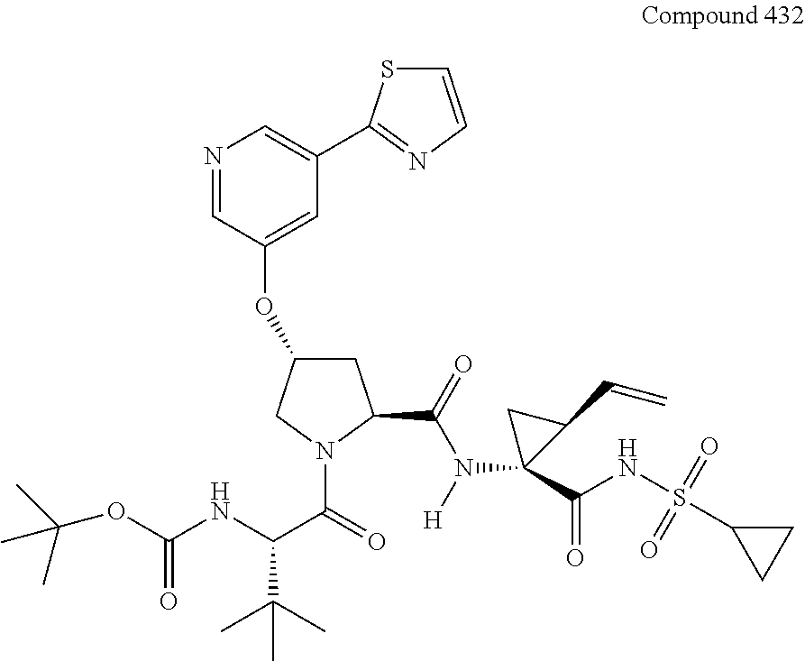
C(NC(C(=O)N1C(C(=O)N([H])C2(C(NS(C3CC3)(=O)=O)=O)C(C=C)C2)CC(OC2=CC(C3=NC=CS3)=CN=C2)C1)C(C)(C)C)(=O)OC(C)(C)C
